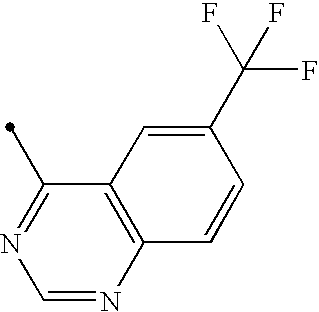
C12=C(N=CN=C1C)C=CC(C(F)(F)F)=C2
